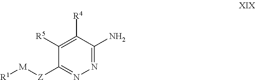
[M]([Z]C1=NN=C(N)C([R4])=C1[R5])[R1]
